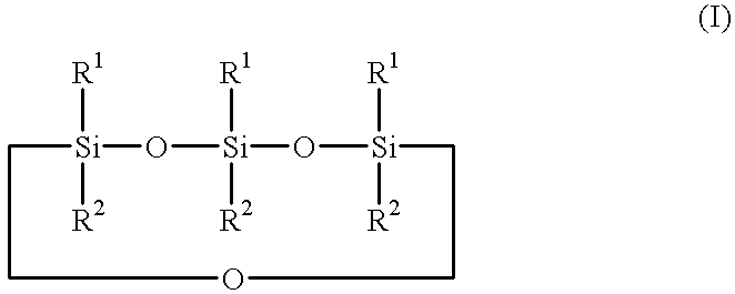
O1[Si]([R1])([R2])O[Si]([R1])([R2])CCOCC[Si]1([R2])[R1]
